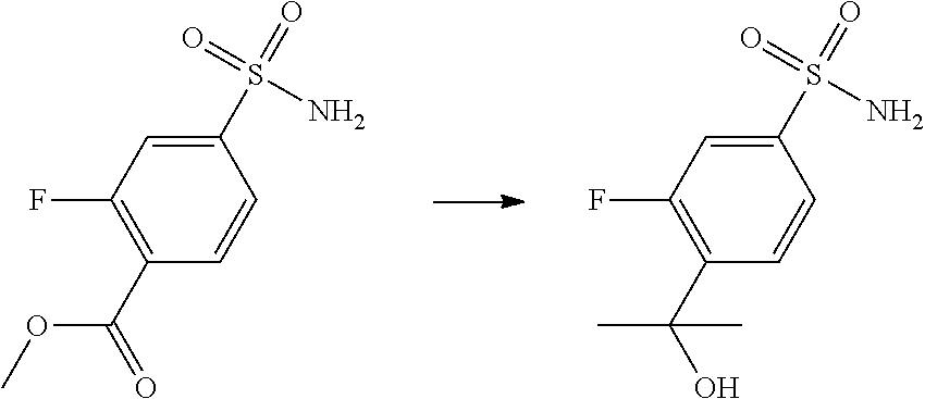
C1(F)=C(C(OC)=O)C=CC(S(=O)(=O)N)=C1.C1(F)=C(C(C)(O)C)C=CC(S(=O)(=O)N)=C1
